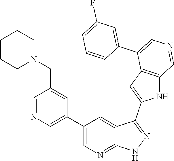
C1(C2=CN=CC(CN3CCCCC3)=C2)=CN=C2C(=C1)C(C1=CC3=C(N1)C=NC=C3C1=CC(F)=CC=C1)=NN2
